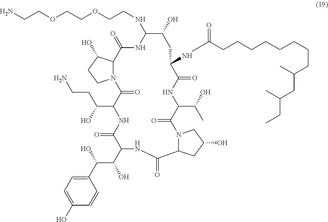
N(C1NC(=O)C2N(CCC2O)C(=O)C(C(O)CCN)NC(=O)C(C(O)C(C2=CC=C(O)C=C2)O)NC(=O)C2N(C(=O)C(C(O)C)NC(=O)C(NC(CCCCCCCCC(CC(CC)C)C)=O)CC1O)CC(O)C2)CCOCCOCCN
